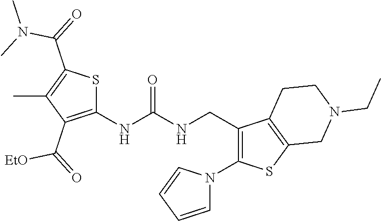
C1(NC(NCC2=C(N3C=CC=C3)SC3=C2CCN(CC)C3)=O)=C(C([EtO])=O)C(C)=C(C(N(C)C)=O)S1
